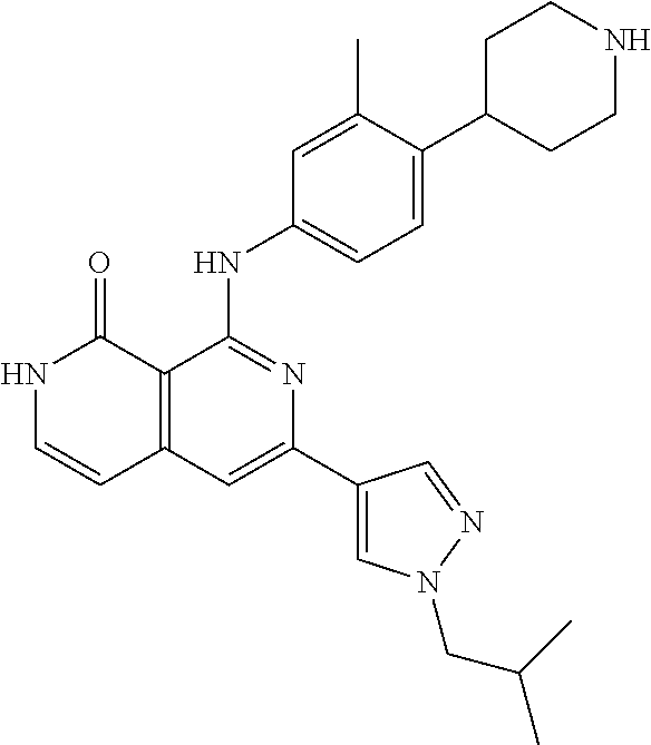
N1C=CC2=C(C1=O)C(NC1=CC=C(C3CCNCC3)C(C)=C1)=NC(C1=CN(CC(C)C)N=C1)=C2
